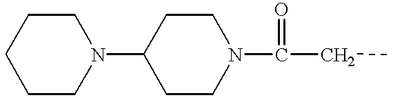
C1CN(C(CC)=O)CCC1N1CCCCC1
